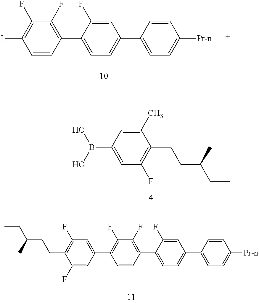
C1=CC(I)=C(F)C(F)=C1C1=CC=C(C2=CC=C([Pr-n])C=C2)C=C1F.OB(O)C1=CC(F)=C(CCC(C)CC)C(C)=C1.C1=CC(C2=CC(F)=C(CCC(C)CC)C(F)=C2)=C(F)C(F)=C1C1=CC=C(C2=CC=C([Pr-n])C=C2)C=C1F
